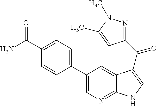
C1(C(=O)C2=CNC3=NC=C(C4=CC=C(C(N)=O)C=C4)C=C32)=NN(C)C(C)=C1
